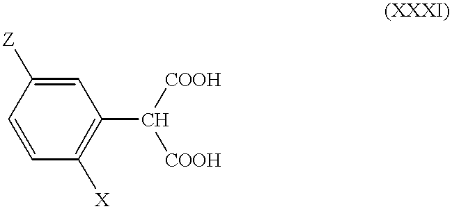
C1=C([Z])C=CC([X])=C1C([COOH])[COOH]
